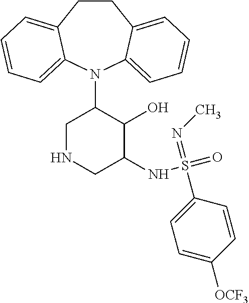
C1CC2=CC=CC=C2N(C2CNCC(NS(=O)(=NC)C3=CC=C([OCF3])C=C3)C2O)C2=CC=CC=C12
